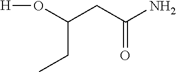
C(CC(N)=O)(O[H])CC
